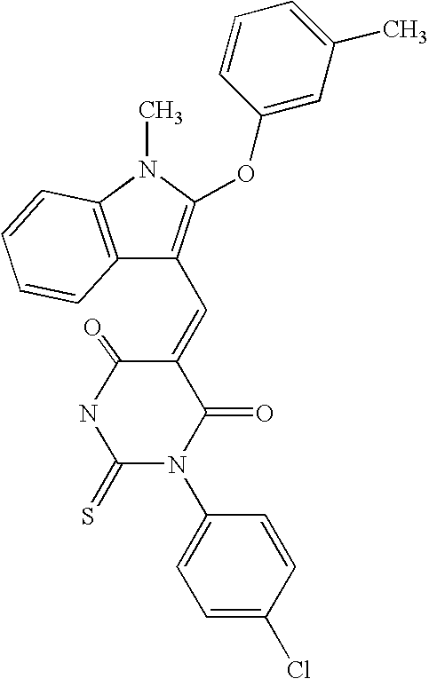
C12=C(N(C)C(OC3=CC(C)=CC=C3)=C1C=C1C(=O)NC(=S)N(C3=CC=C(Cl)C=C3)C1=O)C=CC=C2
